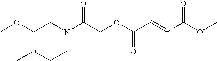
N(C(COC(=O)C=CC(=O)OC)=O)(CCOC)CCOC
